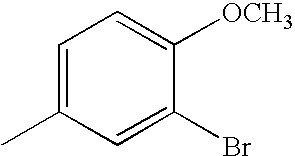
CC1=CC=C([OCH3])C(Br)=C1
